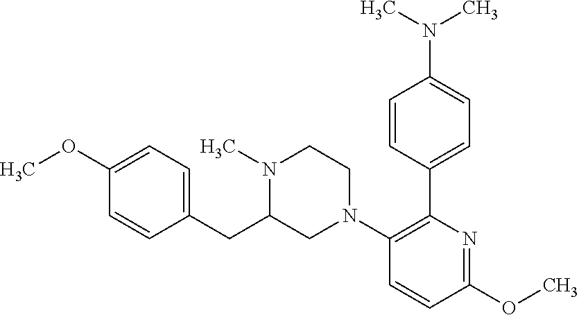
CN1C(CC2=CC=C(OC)C=C2)CN(C2=C(C3=CC=C(N(C)C)C=C3)N=C(OC)C=C2)CC1
